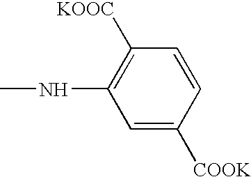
C1=CC([COOK])=CC(NC)=C1[KOOC]
